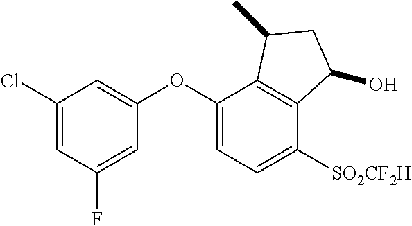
C1(OC2=CC=C([SO2CF2H])C3=C2C(C)CC3O)=CC(Cl)=CC(F)=C1
